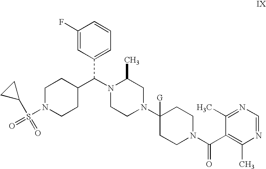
N1(C(C2CCN(S(=O)(=O)C3CC3)CC2)C2=CC=CC(F)=C2)CCN(C2([G])CCN(C(=O)C3=C(C)N=CN=C3C)CC2)CC1C
